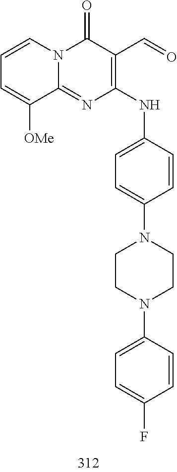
C1=CC=C([OMe])C2=NC(NC3=CC=C(N4CCN(C5=CC=C(F)C=C5)CC4)C=C3)=C(C=O)C(=O)N12
